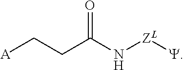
[ZL]([Y])NC(CC[A])=O
